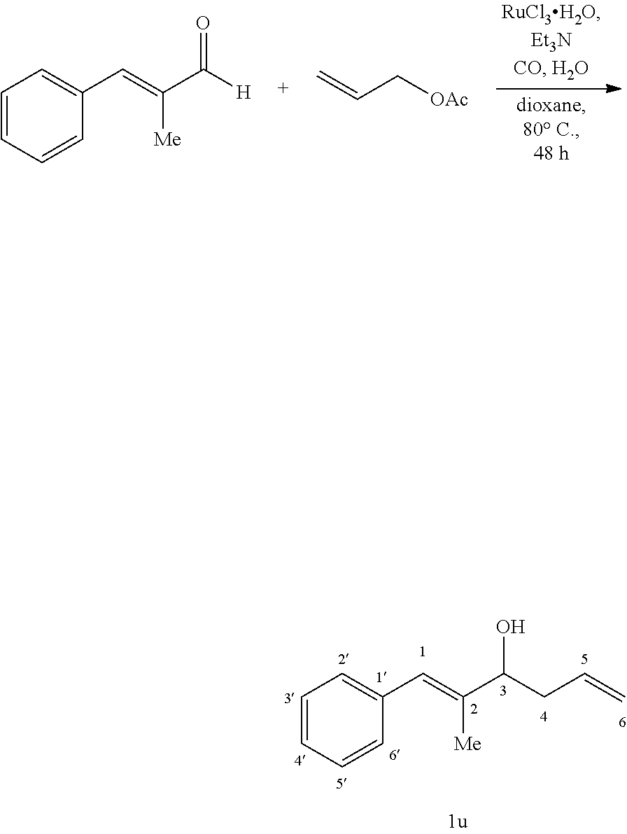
C1=CC=CC(C=C(C(CC=C)O)[Me])=C1.C=CC[OAc].C1=CC=CC(C=C(C([H])=O)[Me])=C1
